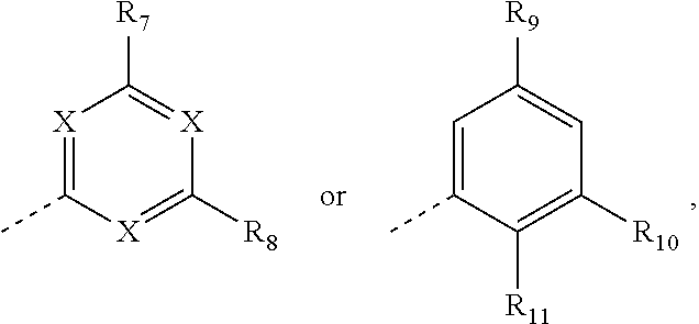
C1=C(C)C([R11])=C([R10])C=C1[R9].[X]1=C(C)[X]=C([R8])[X]=C1[R7]
